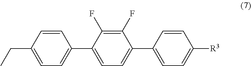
C1=CC(C2=CC=C(C3=CC=C([R3])C=C3)C(F)=C2F)=CC=C1CC
